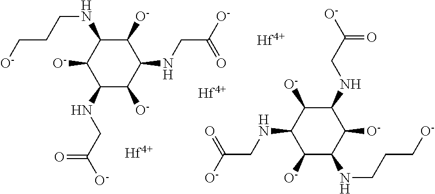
C(NC1C([O-])C(NCC([O-])=O)C([O-])C(NCC([O-])=O)C1[O-])CC[O-].[O-]C1C(NCC(=O)[O-])C([O-])C(NCCC[O-])C([O-])C1NCC([O-])=O.[Hf].[Hf].[Hf]
